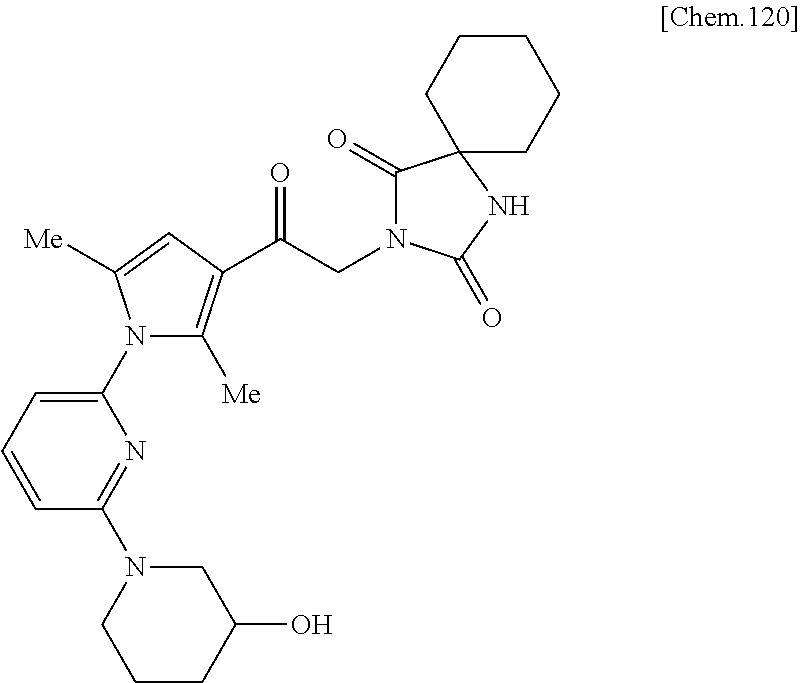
N1(C2=CC=CC(N3CCCC(O)C3)=N2)C([Me])=C(C(CN2C(=O)C3(NC2=O)CCCCC3)=O)C=C1[Me]
